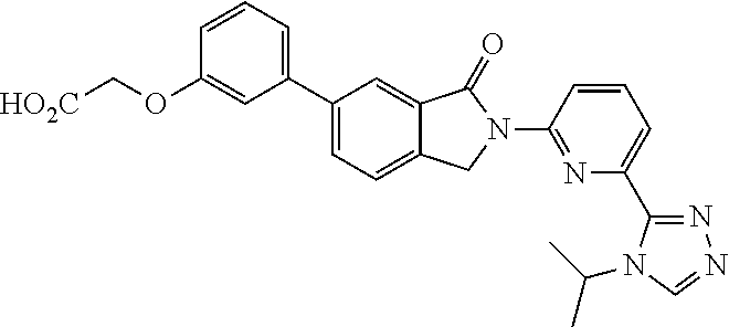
C1=CC=C(C2=CC=C3C(=C2)C(=O)N(C2=NC(C4=NN=CN4C(C)C)=CC=C2)C3)C=C1OC[HO2C]
